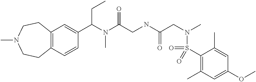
C(N(C(CNC(CN(C)S(=O)(C1=C(C)C=C(OC)C=C1C)=O)=O)=O)C)(C1=CC2=C(C=C1)CCN(C)CC2)CC
